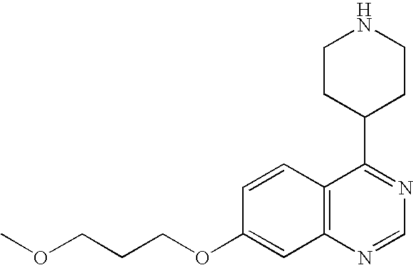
C12=C(N=CN=C1C1CCNCC1)C=C(OCCCOC)C=C2
